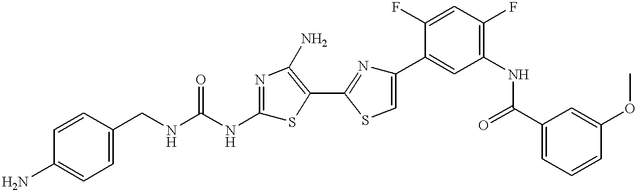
C1(CNC(NC2=NC(N)=C(C3=NC(C4=CC(NC(C5=CC=CC(OC)=C5)=O)=C(F)C=C4F)=CS3)S2)=O)=CC=C(N)C=C1
